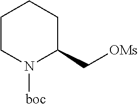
C1CN([boc])C(C[OMs])CC1
